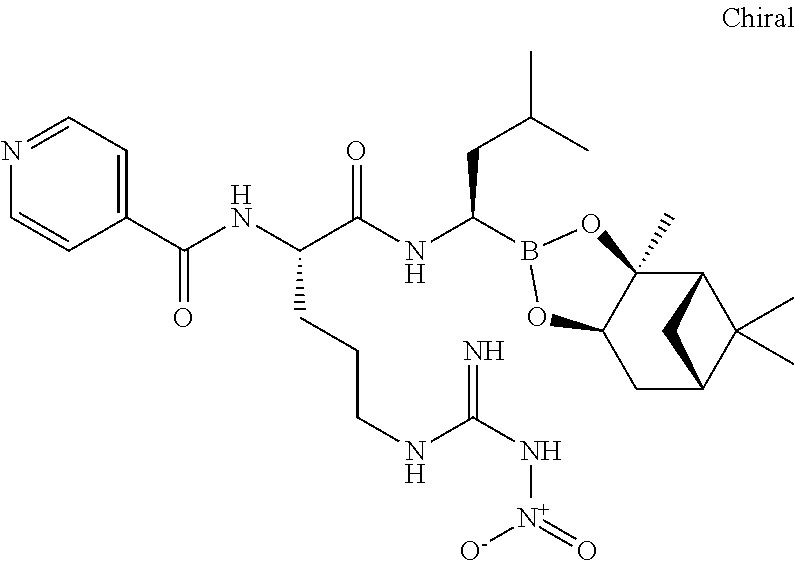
C12C3(C)C(CC(C1(C)C)C2)OB(C(NC(C(NC(=O)C1=CC=NC=C1)CCCNC(N[N+](=O)[O-])=N)=O)CC(C)C)O3
